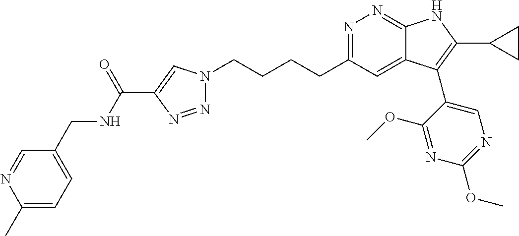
N1=C(CCCCN2N=NC(C(NCC3=CC=C(C)N=C3)=O)=C2)C=C2C(=N1)NC(C1CC1)=C2C1=CN=C(OC)N=C1OC
